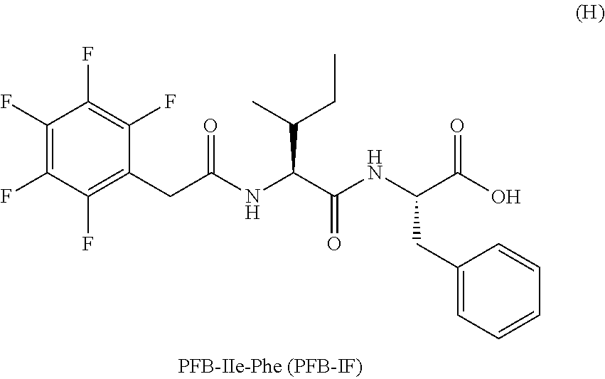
C1(CC(NC(C(NC(C(O)=O)CC2=CC=CC=C2)=O)C(CC)C)=O)=C(F)C(F)=C(F)C(F)=C1F
